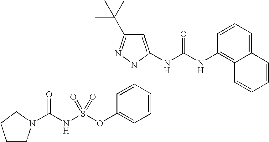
C1=C(NC(NC2=C3C(=CC=C2)C=CC=C3)=O)N(C2=CC(OS(NC(N3CCCC3)=O)(=O)=O)=CC=C2)N=C1C(C)(C)C
